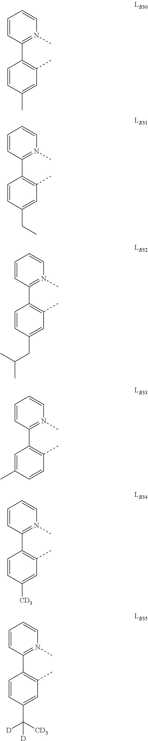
C1=CC=CN(C)=C1C1=C(C)C=C(C)C=C1.C1=CC=CN(C)=C1C1=C(C)C=C(CC)C=C1.C1=CC=CN(C)=C1C1=C(C)C=C(CC(C)C)C=C1.C1=CC=CN(C)=C1C1=C(C)C=CC(C)=C1.C1=CC=CN(C)=C1C1=C(C)C=C([CD3])C=C1.C1=CC=CN(C)=C1C1=C(C)C=C(C([CD3])([D])[D])C=C1
